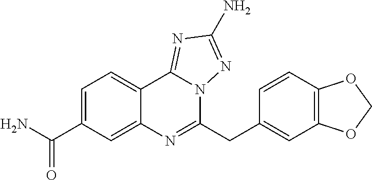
C1=C(C(N)=O)C=C2C(=C1)C1=NC(N)=NN1C(CC1=CC3=C(C=C1)OCO3)=N2
